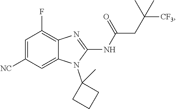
C1(F)=C2C(=CC([NC])=C1)N(C1(C)CCC1)C(NC(CC([CF3])(C)C)=O)=N2
